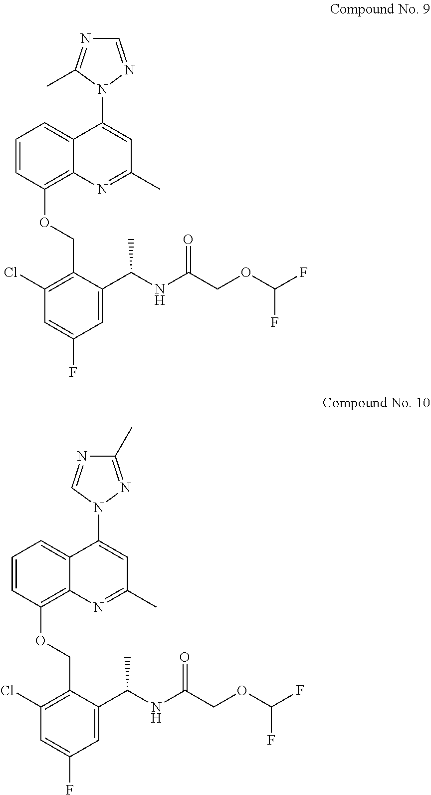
C1=C(F)C=C(C(NC(=O)COC(F)F)C)C(COC2=C3N=C(C)C=C(N4N=CN=C4C)C3=CC=C2)=C1Cl.C1=C(F)C=C(C(NC(=O)COC(F)F)C)C(COC2=C3N=C(C)C=C(N4N=C(C)N=C4)C3=CC=C2)=C1Cl
